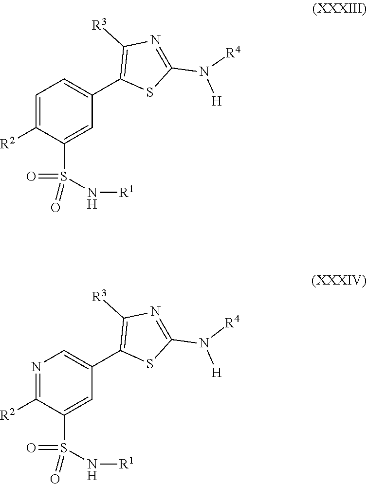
C1=C([R2])C(S(=O)(=O)N[R1])=CC(C2=C([R3])N=C(N([H])[R4])S2)=C1.N1=C([R2])C(S(=O)(=O)N[R1])=CC(C2=C([R3])N=C(N([H])[R4])S2)=C1
